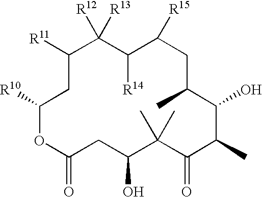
C1([R12])([R13])C([R11])CC([R10])OC(=O)CC(O)C(C)(C)C(=O)C(C)C(O)C(C)CC([R15])C1[R14]
